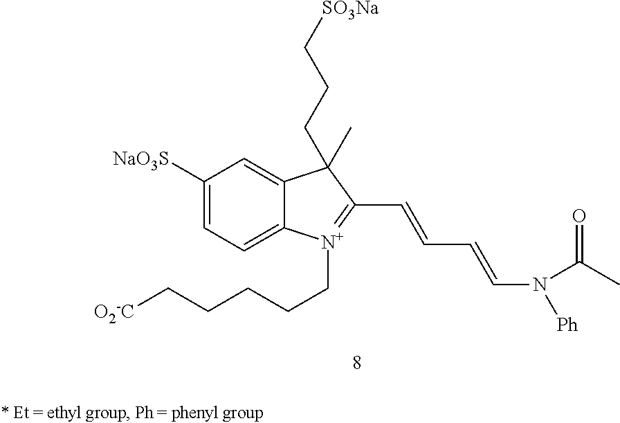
C1([NaO3S])=CC=C2C(=C1)C(CCC[SO3Na])(C)C(C=CC=CN([Ph])C(=O)C)=[N+]2CCCCC[O2-C]
